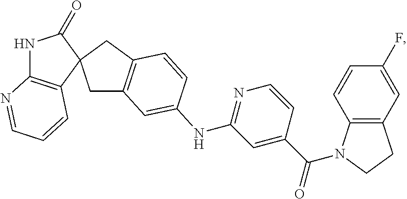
C1(=O)NC2=C(C=CC=N2)C12CC1=C(C2)C=CC(NC2=NC=CC(C(=O)N3C4=C(CC3)C=C(F)C=C4)=C2)=C1
